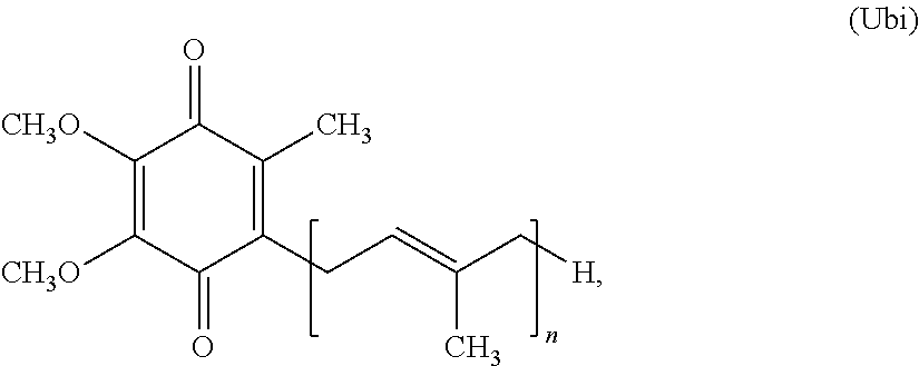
C1(=O)C(CC=C(C[H])C)=C(C)C(=O)C([CH3O])=C1[CH3O]
